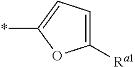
C1([Ra1])=CC=C(*)O1
